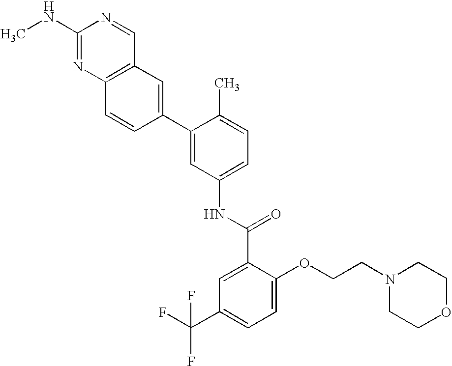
C1(NC)=NC2=C(C=N1)C=C(C1=CC(NC(C3=CC(C(F)(F)F)=CC=C3OCCN3CCOCC3)=O)=CC=C1C)C=C2
